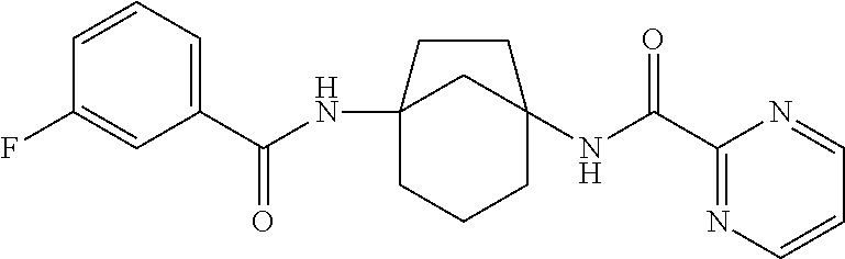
C12(NC(C3=CC=CC(F)=C3)=O)CCCC(NC(C3=NC=CC=N3)=O)(C1)CC2
